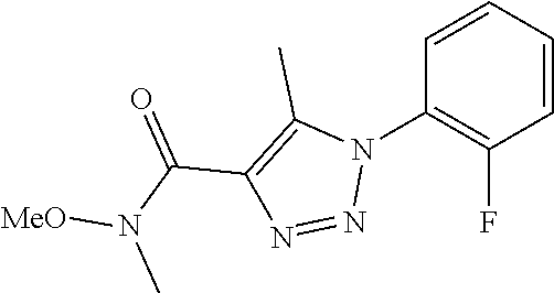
C1=CC=CC(F)=C1N1C(C)=C(C(N(C)[MeO])=O)N=N1
